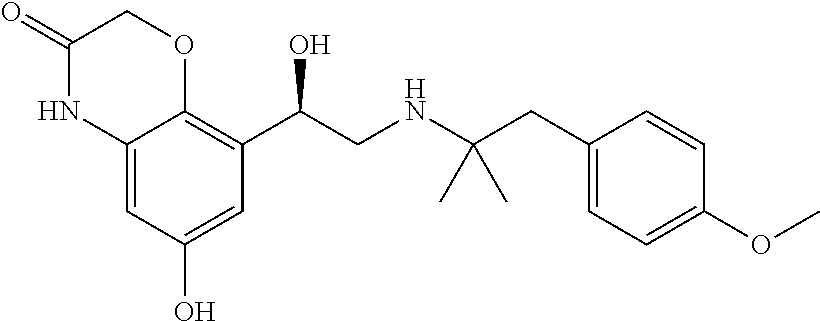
C12=CC(O)=CC(C(CNC(CC3=CC=C(OC)C=C3)(C)C)O)=C1OCC(=O)N2
